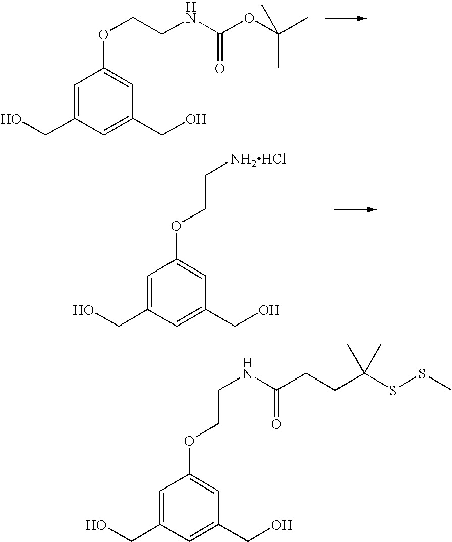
C1=C(CO)C=C(CO)C=C1OCCNC(OC(C)(C)C)=O.C1=C(CO)C=C(CO)C=C1OCC[NH2HCl].C1=C(CO)C=C(CO)C=C1OCCNC(CCC(SSC)(C)C)=O
